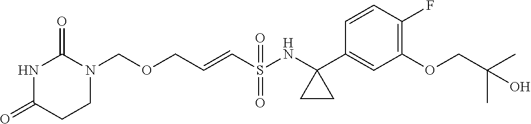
O(CC=CS(NC1(C2=CC(OCC(C)(C)O)=C(F)C=C2)CC1)(=O)=O)CN1C(=O)NC(=O)CC1
